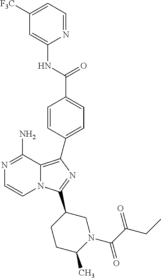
N1=C(N)C2=C(C3=CC=C(C(=O)NC4=CC([F3C])=CC=N4)C=C3)N=C(C3CCC(C)N(C(=O)C(CC)=O)C3)N2C=C1
